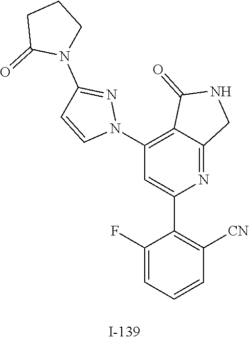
C1(C2=CC(N3N=C(N4CCCC4=O)C=C3)=C3C(=N2)CNC3=O)=C([CN])C=CC=C1F
